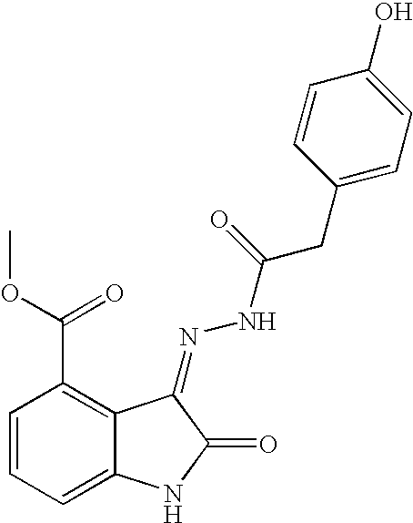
C1=CC=C2C(=C1C(OC)=O)C(=NNC(CC1=CC=C(O)C=C1)=O)C(=O)N2
